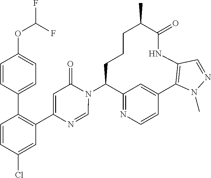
C12=NC=CC(=C1)C1=C(NC(=O)C(C)CCCC2N2C(=O)C=C(C3=C(C4=CC=C(OC(F)F)C=C4)C=CC(Cl)=C3)N=C2)C=NN1C
